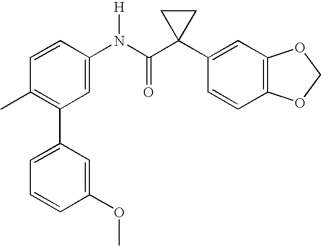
C1=CC(N(C(C2(C3=CC4=C(C=C3)OCO4)CC2)=O)[H])=CC(C2=CC=CC(OC)=C2)=C1C
